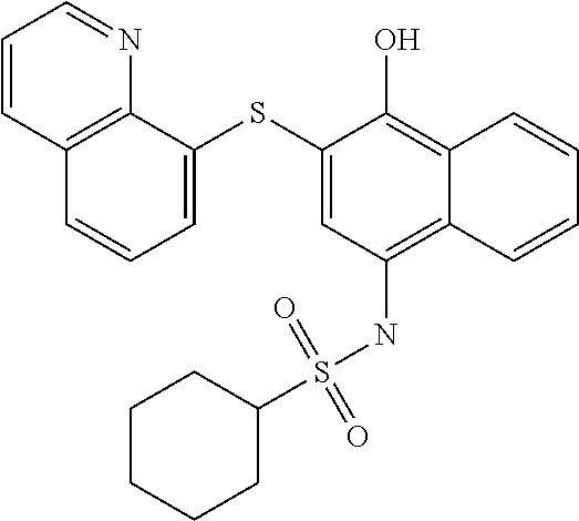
C1=C(SC2=CC(NS(C3CCCCC3)(=O)=O)=C3C(=C2O)C=CC=C3)C2=C(C=C1)C=CC=N2
